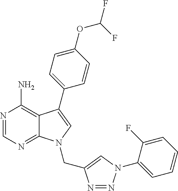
N1=CN=C2C(=C1N)C(C1=CC=C(OC(F)F)C=C1)=CN2CC1=CN(C2=CC=CC=C2F)N=N1
